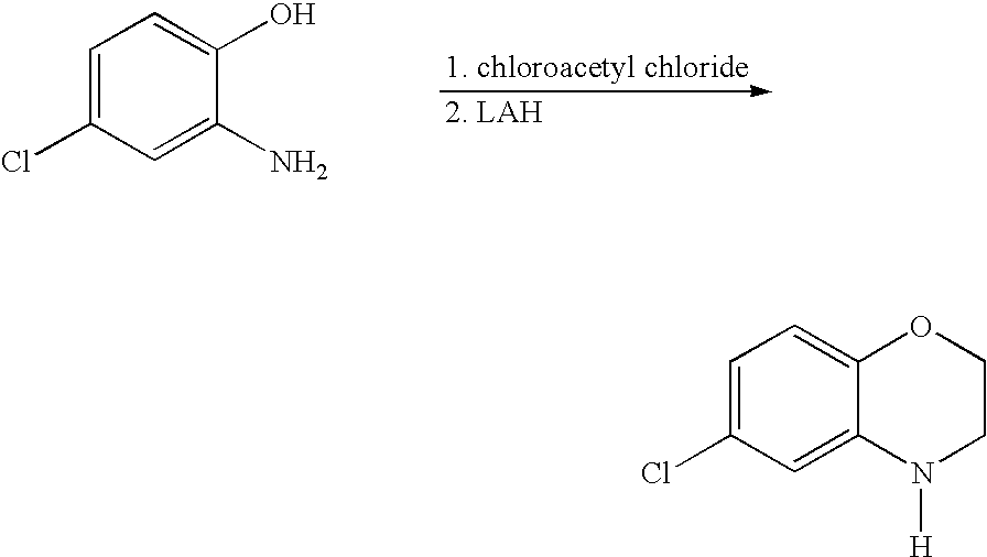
C1=C(Cl)C=C(N)C(O)=C1.C1=C(Cl)C=C2C(=C1)OCCN2[H]
